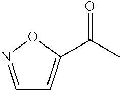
C1=NOC(C(C)=O)=C1
